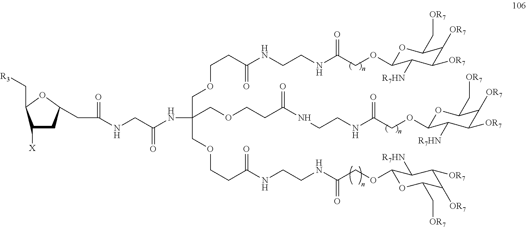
C1([X])CC(CC(=O)NCC(NC(COCCC(NCCNC(COC2OC(C[OR7])C([OR7])C([OR7])C2[R7HN])=O)=O)(COCCC(NCCNC(COC2OC(C[OR7])C([OR7])C([OR7])C2[R7HN])=O)=O)COCCC(=O)NCCNC(COC2OC(C[OR7])C([OR7])C([OR7])C2[R7HN])=O)=O)OC1C[R3]
